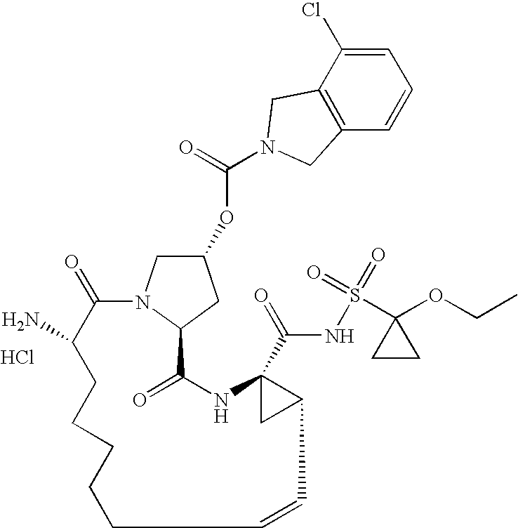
O(C1CN2C(C1)C(=O)NC1(C(=O)NS(=O)(C3(OCC)CC3)=O)CC1C=CCCCCCC(N)C2=O)C(=O)N1CC2=C(C=CC=C2Cl)C1.Cl
